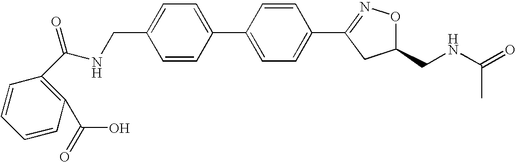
C1=C(CNC(=O)C2=C(C(=O)O)C=CC=C2)C=CC(C2=CC=C(C3=NOC(CNC(C)=O)C3)C=C2)=C1
